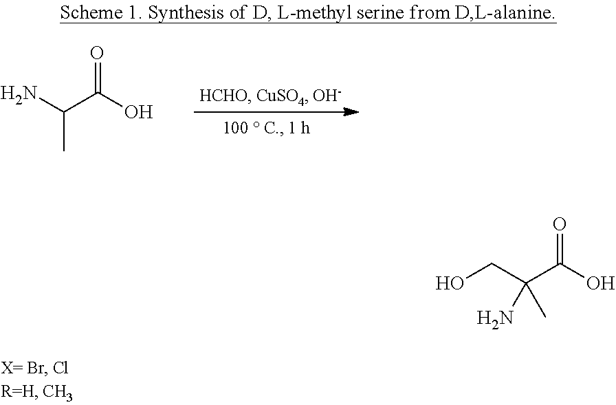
NC(C)C(O)=O.C(C(C(O)=O)(N)C)O
